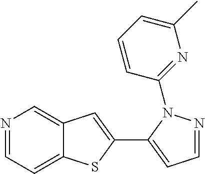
N1=CC=C2C(=C1)C=C(C1=CC=NN1C1=NC(C)=CC=C1)S2
